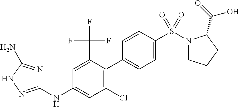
C1(NC2=CC(Cl)=C(C3=CC=C(S(N4CCCC4C(=O)O)(=O)=O)C=C3)C(C(F)(F)F)=C2)=NNC(N)=N1
